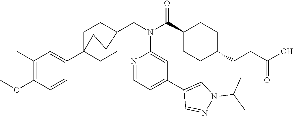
C1(C)=C(OC)C=CC(C23CCC(CN(C(C4CCC(CCC(O)=O)CC4)=O)C4=CC(C5=CN(C(C)C)N=C5)=CC=N4)(CC2)CC3)=C1
